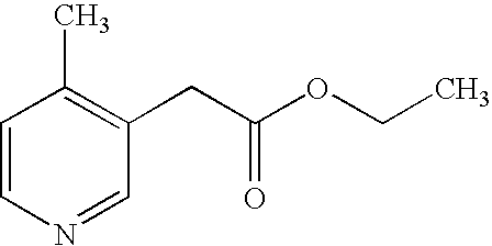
C1=CN=CC(CC(OCC)=O)=C1C
